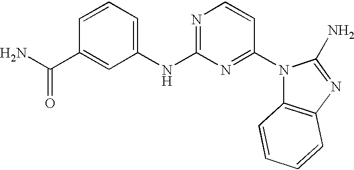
C1(NC2=NC=CC(N3C4=C(N=C3N)C=CC=C4)=N2)=CC=CC(C(N)=O)=C1
